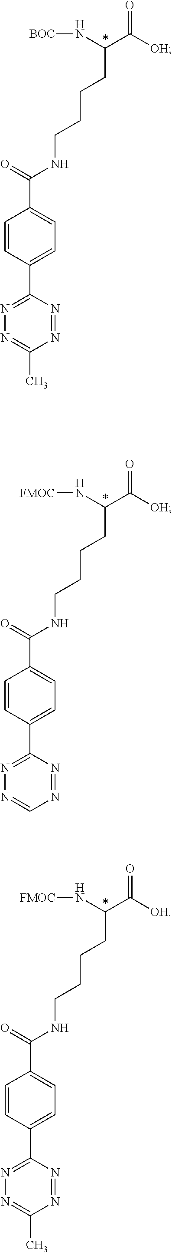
O=C([OH])C(N[BOC])CCCCNC(=O)C1=CC=C(C2=NN=C(C)N=N2)C=C1.O=C([OH])C(N[FMOC])CCCCNC(=O)C1=CC=C(C2=NN=CN=N2)C=C1.O=C([OH])C(N[FMOC])CCCCNC(=O)C1=CC=C(C2=NN=C(C)N=N2)C=C1
